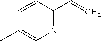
N1=C(C=C)C=CC(C)=C1
